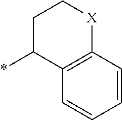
C12=C(C=CC=C1)[X]CCC2*
